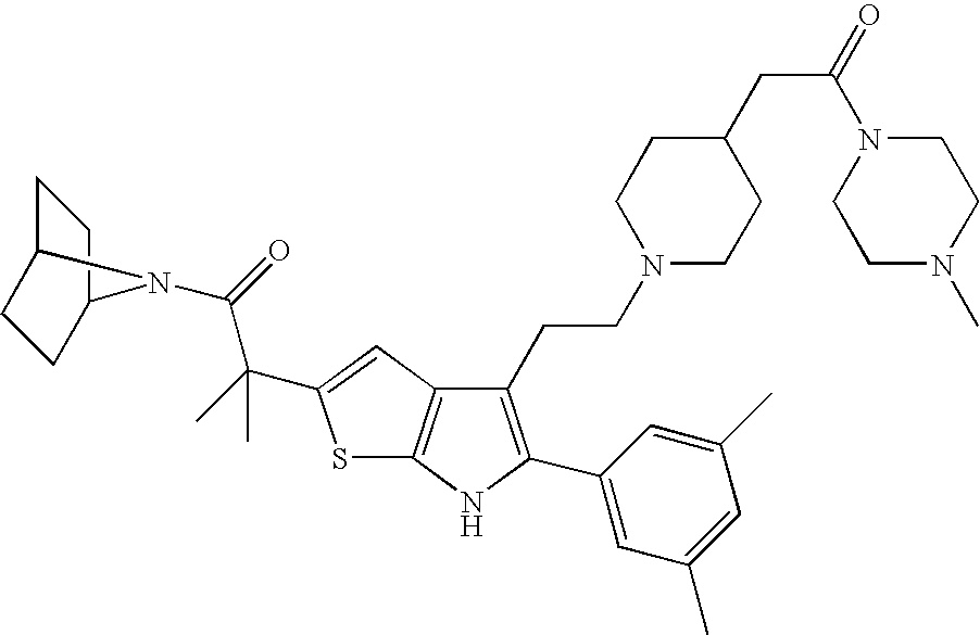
C1(CCN2CCC(CC(N3CCN(C)CC3)=O)CC2)=C(C2=CC(C)=CC(C)=C2)NC2=C1C=C(C(C)(C(=O)N1C3CCC1CC3)C)S2
